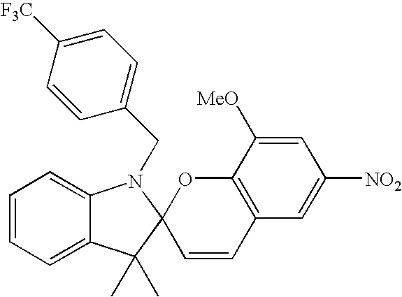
C1=CC=C2C(=C1)C(C)(C)C1(N2CC2=CC=C([F3C])C=C2)C=CC2=C(O1)C([MeO])=CC([NO2])=C2
